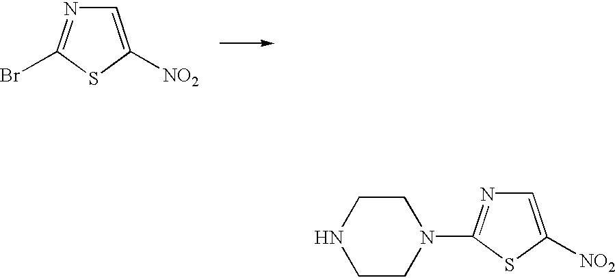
C1=C([NO2])SC(Br)=N1.N1CCN(C2=NC=C([NO2])S2)CC1
